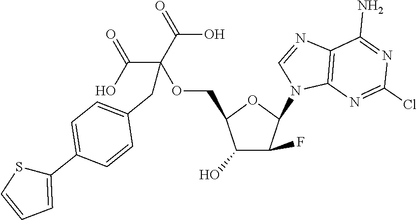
C1(O)C(F)C(N2C3=C(N=C2)C(N)=NC(Cl)=N3)OC1COC(C(O)=O)(C(O)=O)CC1=CC=C(C2=CC=CS2)C=C1
